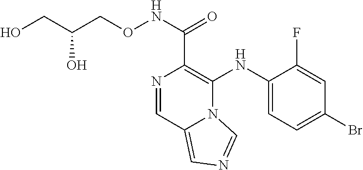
C1(NC2=C(C(NOCC(CO)O)=O)N=CC3=CN=CN23)=CC=C(Br)C=C1F
